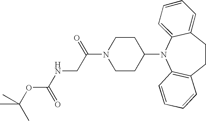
O(C(NCC(N1CCC(N2C3=C(CCC4=CC=CC=C24)C=CC=C3)CC1)=O)=O)C(C)(C)C
